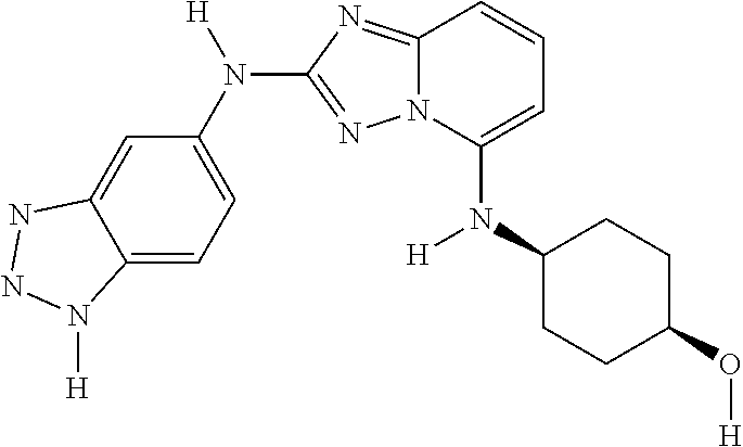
N(C1=CC=CC2=NC(N(C3=CC=C4C(=C3)NNN4[H])[H])=NN12)(C1CCC(O[H])CC1)[H]
